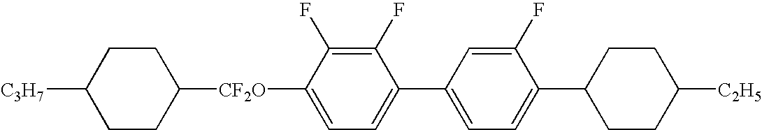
C1CC([CF2O]C2=CC=C(C3=CC=C(C4CCC([C2H5])CC4)C(F)=C3)C(F)=C2F)CCC1[C3H7]
